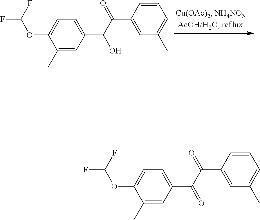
C1=CC(C(C(O)C2=CC=C(OC(F)F)C(C)=C2)=O)=CC(C)=C1.C1=CC(C(C(=O)C2=CC=C(OC(F)F)C(C)=C2)=O)=CC(C)=C1
